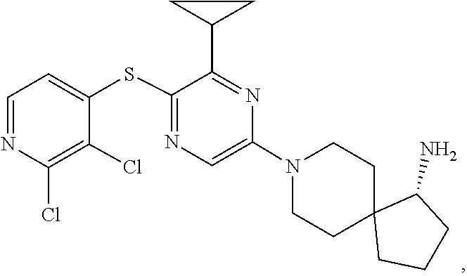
C1C2(CCCC2N)CCN(C2=CN=C(SC3=CC=NC(Cl)=C3Cl)C(C3CC3)=N2)C1
